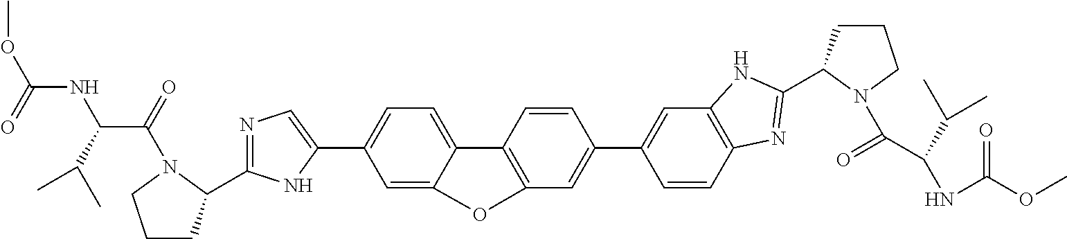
C1=C2C(=CC=C1C1=CN=C(C3CCCN3C(=O)C(C(C)C)NC(OC)=O)N1)C1=C(C=C(C3=CC4=C(C=C3)N=C(C3CCCN3C(=O)C(NC(OC)=O)C(C)C)N4)C=C1)O2
